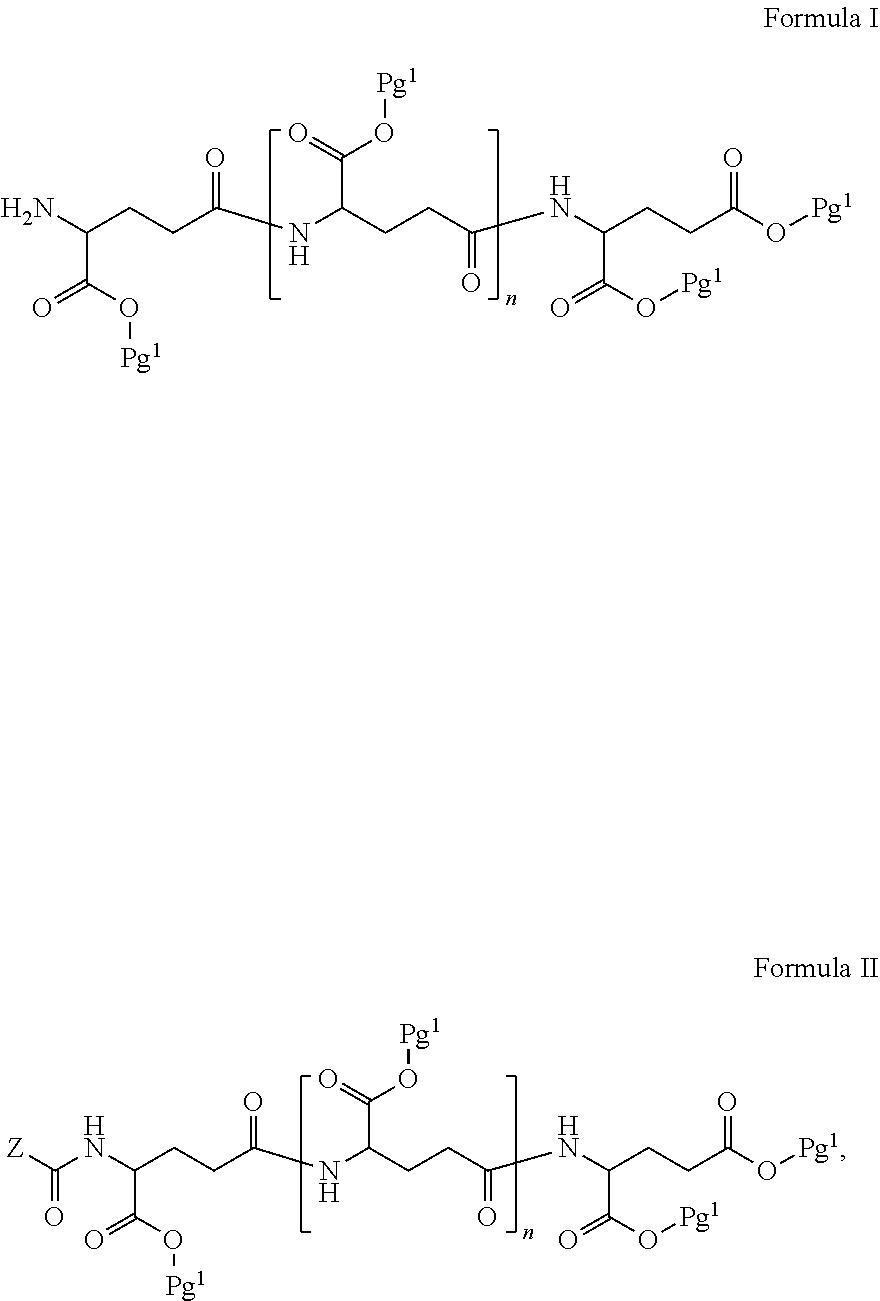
NC(CCC(NC(CCC(NC(CCC(O[Pg1])=O)C(O[Pg1])=O)=O)C(=O)O[Pg1])=O)C(O[Pg1])=O.C(CCC(NC(CCC(NC(CCC(O[Pg1])=O)C(O[Pg1])=O)=O)C(=O)O[Pg1])=O)(C(O[Pg1])=O)NC([Z])=O
